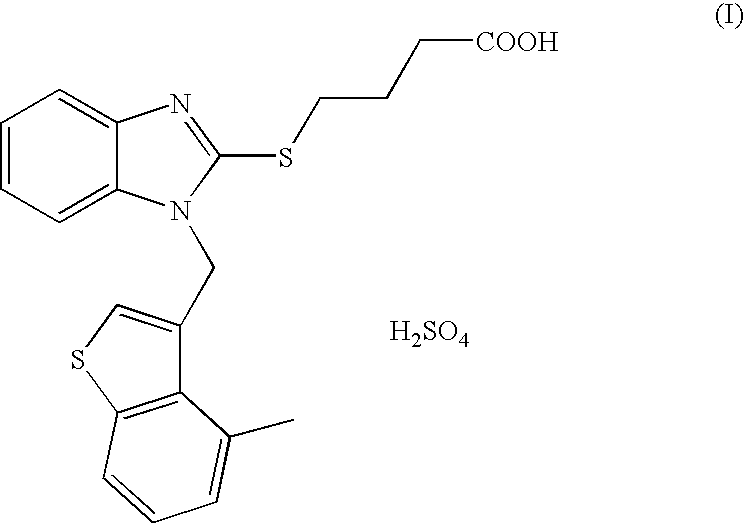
C1=CC=C2C(=C1)N=C(SCCC[COOH])N2CC1=CSC2=C1C(C)=CC=C2.[H2SO4]
